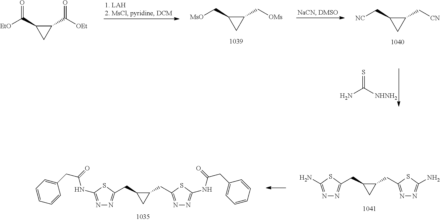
C1=CC=C(CC(NC2=NN=C(CC3C(CC4=NN=C(NC(CC5=CC=CC=C5)=O)S4)C3)S2)=O)C=C1.N1=C(N)SC(CC2C(CC3=NN=C(N)S3)C2)=N1.NC([NHNH2])=S.[MsO]CC1C(C[OMs])C1.[NC]CC1C(C[CN])C1.[EtO]C(=O)C1CC1C([OEt])=O
